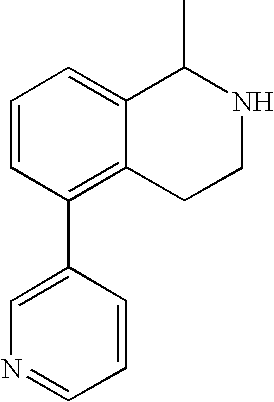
C1=CC(C2=CN=CC=C2)=C2C(=C1)C(C)NCC2
